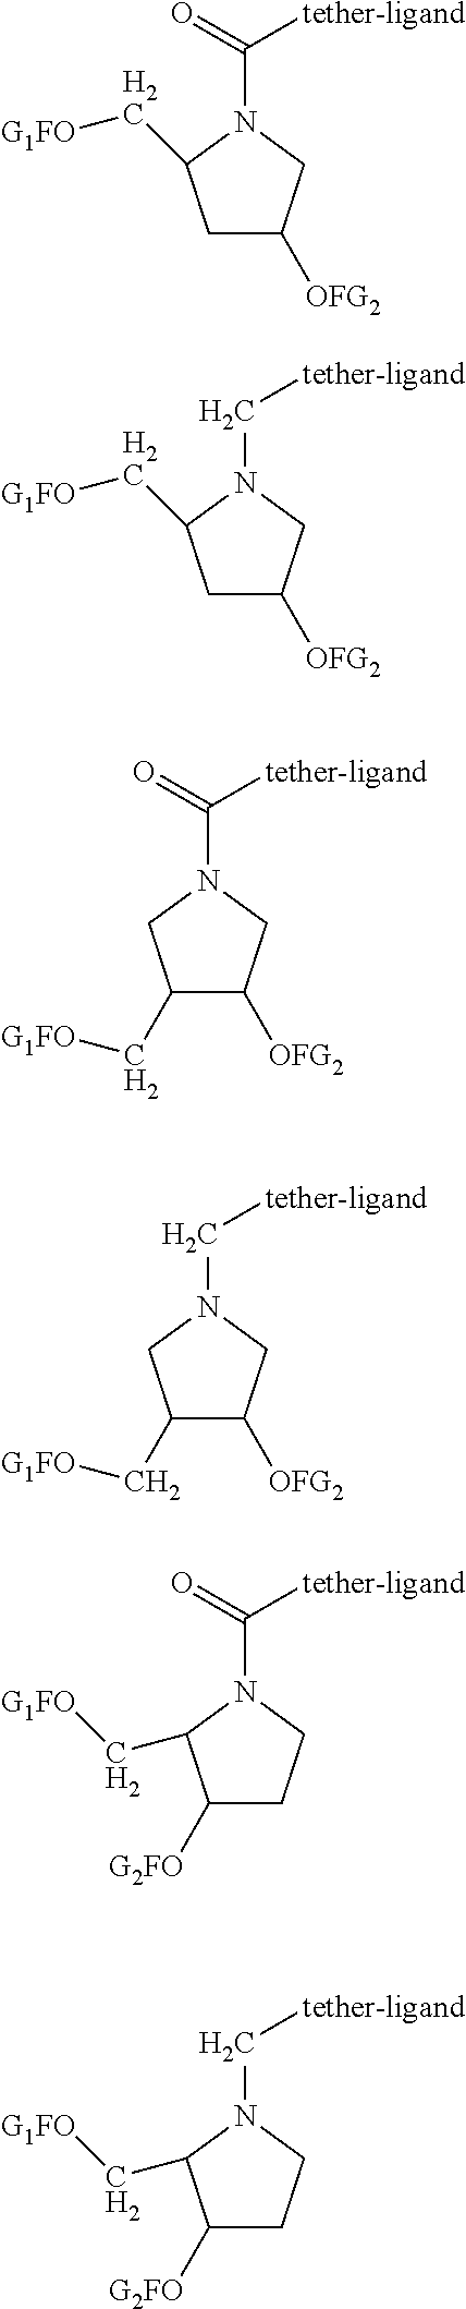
C1C([OFG2])CN(C(=O)[tether-ligand])C1C[G1FO].C1C([OFG2])CN(C[tether-ligand])C1C[G1FO].C1(C[G1FO])C([OFG2])CN(C(=O)[tether-ligand])C1.C1(C[G1FO])C([OFG2])CN(C[tether-ligand])C1.C1([G2FO])CCN(C(=O)[tether-ligand])C1C[G1FO].C1([G2FO])CCN(C[tether-ligand])C1C[G1FO]
